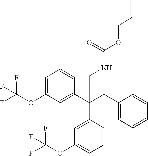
C1=C(OC(F)(F)F)C=C(C(CC2=CC=CC=C2)(C2=CC(OC(F)(F)F)=CC=C2)CNC(OCC=C)=O)C=C1
